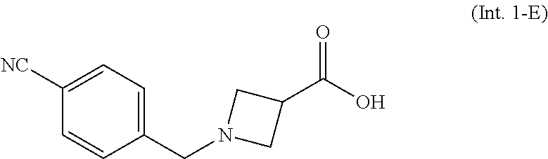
C1(CN2CC(C(O)=O)C2)=CC=C([NC])C=C1
